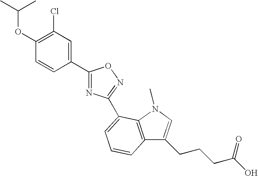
C1(OC(C)C)=C(Cl)C=C(C2=NC(C3=CC=CC4=C3N(C)C=C4CCCC(O)=O)=NO2)C=C1
